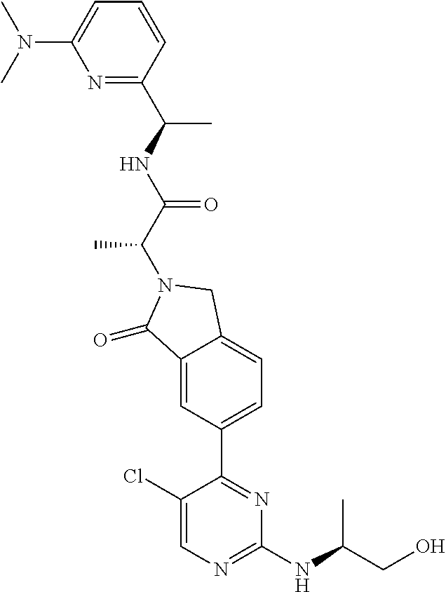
C1(=O)C2=CC(C3=NC(NC(CO)C)=NC=C3Cl)=CC=C2CN1C(C(NC(C1=NC(N(C)C)=CC=C1)C)=O)C
